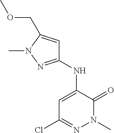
N(C1=CC(Cl)=NN(C)C1=O)C1=NN(C)C(COC)=C1
